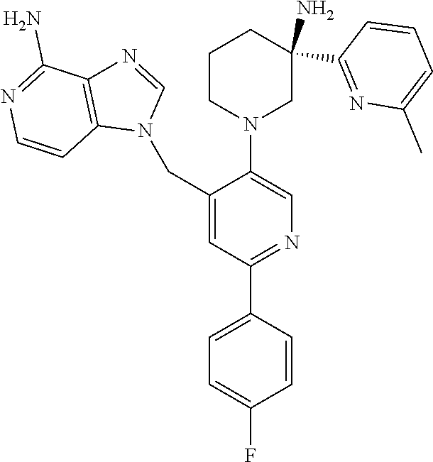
C1CN(C2=CN=C(C3=CC=C(F)C=C3)C=C2CN2C=NC3=C2C=CN=C3N)CC(N)(C2=NC(C)=CC=C2)C1
